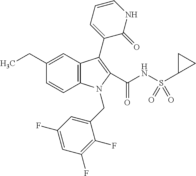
C12=C(C=C(CC)C=C1)C(C1=CC=CNC1=O)=C(C(NS(C1CC1)(=O)=O)=O)N2CC1=CC(F)=CC(F)=C1F
